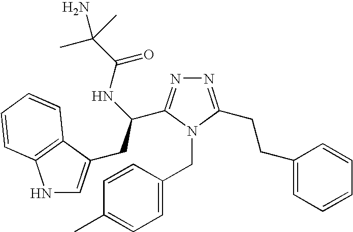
N1=C(CCC2=CC=CC=C2)N(CC2=CC=C(C)C=C2)C(C(CC2=CNC3=C2C=CC=C3)NC(=O)C(C)(C)N)=N1
